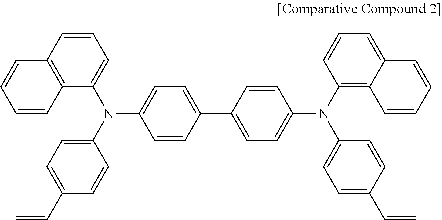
C1=C(C2=CC=C(N(C3=C4C(=CC=C3)C=CC=C4)C3=CC=C(C=C)C=C3)C=C2)C=CC(N(C2=CC=C(C=C)C=C2)C2=CC=CC3=C2C=CC=C3)=C1
